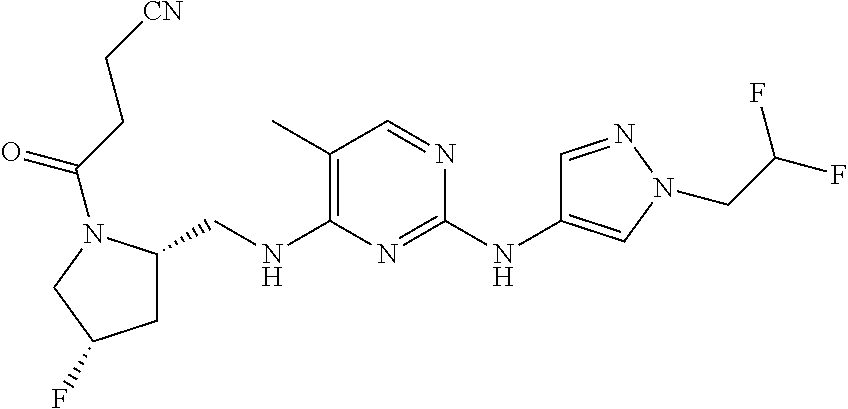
C1C(CNC2=C(C)C=NC(NC3=CN(CC(F)F)N=C3)=N2)N(C(CC[CN])=O)CC1F
